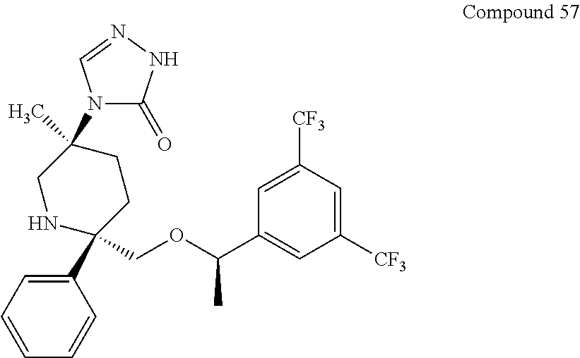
C1([CF3])=CC([CF3])=CC(C(OCC2(C3=CC=CC=C3)CCC(N3C(=O)NN=C3)(C)CN2)C)=C1
